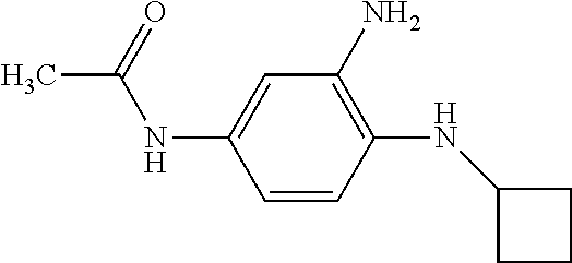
C1=CC(NC2CCC2)=C(N)C=C1NC(=O)C
